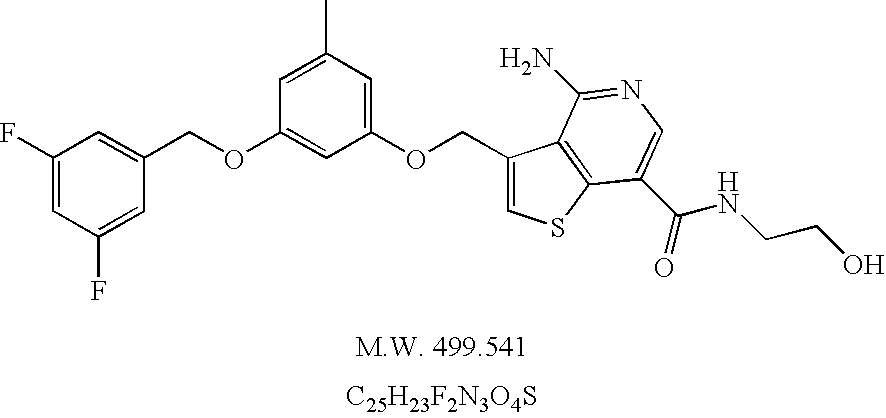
O(C1=CC(OCC2=CSC3=C2C(N)=NC=C3C(=O)NCCO)=CC(C)=C1)CC1=CC(F)=CC(F)=C1.[C25H23F2N3O4S]
